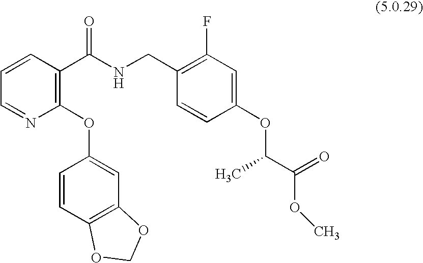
C1=NC(OC2=CC3=C(C=C2)OCO3)=C(C(NCC2=C(F)C=C(OC(C(OC)=O)C)C=C2)=O)C=C1
